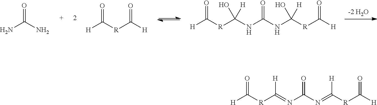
O=C(N)N.O=C([R]C([H])=O)[H].O=C([R]C(NC(NC([R]C([H])=O)(O)[H])=O)(O)[H])[H].[H]C([R]C(=NC(N=C([R]C([H])=O)[H])=O)[H])=O
